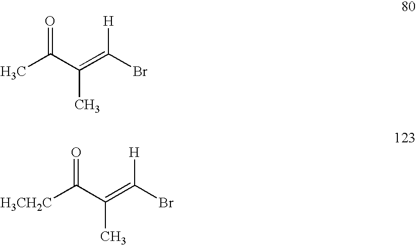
CC(C(=C(Br)[H])C)=O.[H3CH2C]C(C(=C(Br)[H])C)=O
